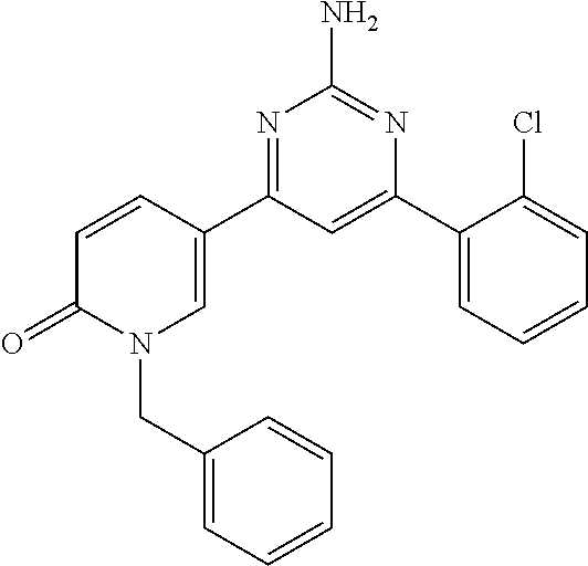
N1=C(C2=CN(CC3=CC=CC=C3)C(=O)C=C2)C=C(C2=CC=CC=C2Cl)N=C1N
